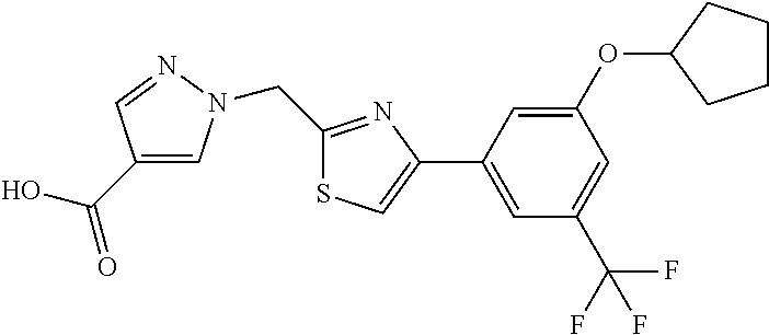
C1(C(O)=O)=CN(CC2=NC(C3=CC(C(F)(F)F)=CC(OC4CCCC4)=C3)=CS2)N=C1
